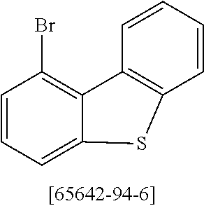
C1=CC=C2C(=C1Br)C1=C(C=CC=C1)S2
